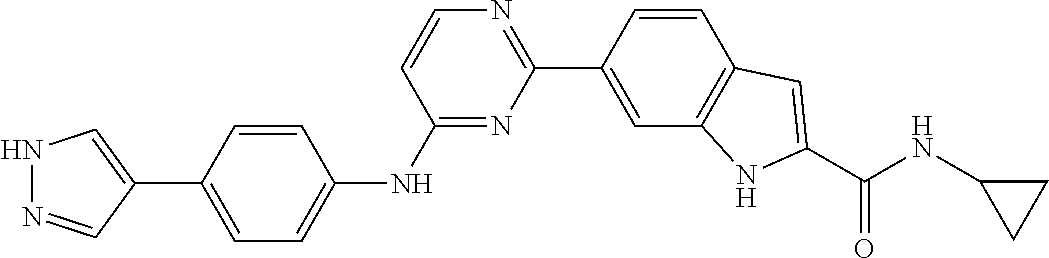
C1(C2=CNN=C2)=CC=C(NC2=NC(C3=CC4=C(C=C3)C=C(C(NC3CC3)=O)N4)=NC=C2)C=C1
